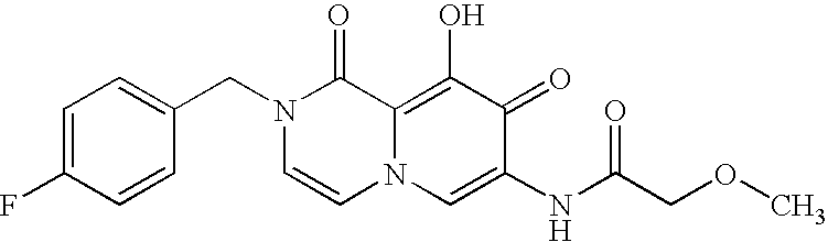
C1=C(F)C=CC(CN2C=CN3C(=C(O)C(=O)C(NC(COC)=O)=C3)C2=O)=C1
